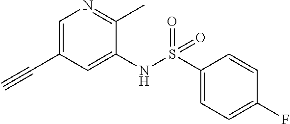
C1=C(C#C)C=C(NS(C2=CC=C(F)C=C2)(=O)=O)C(C)=N1
